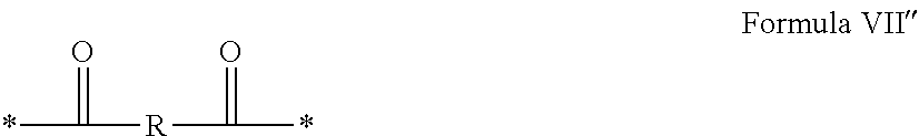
*C([R]C(*)=O)=O
